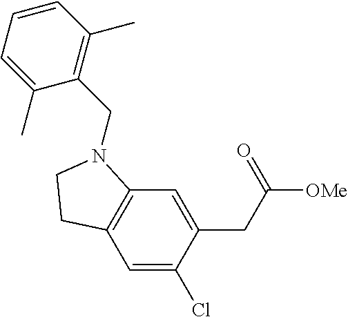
C1=C(Cl)C(CC(=O)[OMe])=CC2=C1CCN2CC1=C(C)C=CC=C1C
